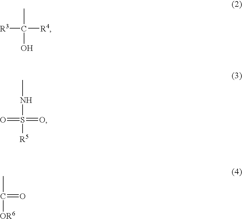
[R3]C([R4])(C)O.O=S(=O)(NC)[R5].CC([OR6])=O
